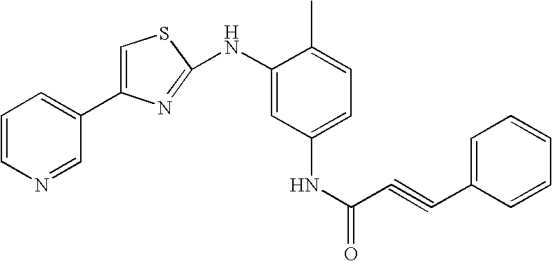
C1=CN=CC(C2=CSC(NC3=CC(NC(=O)C#CC4=CC=CC=C4)=CC=C3C)=N2)=C1
